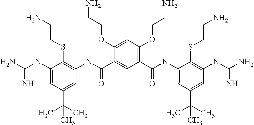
NC(NC1=CC(C(C)(C)C)=CC(NC(C2=CC(C(NC3=CC(C(C)(C)C)=CC(NC(=N)N)=C3SCCN)=O)=C(OCCN)C=C2OCCN)=O)=C1SCCN)=N
